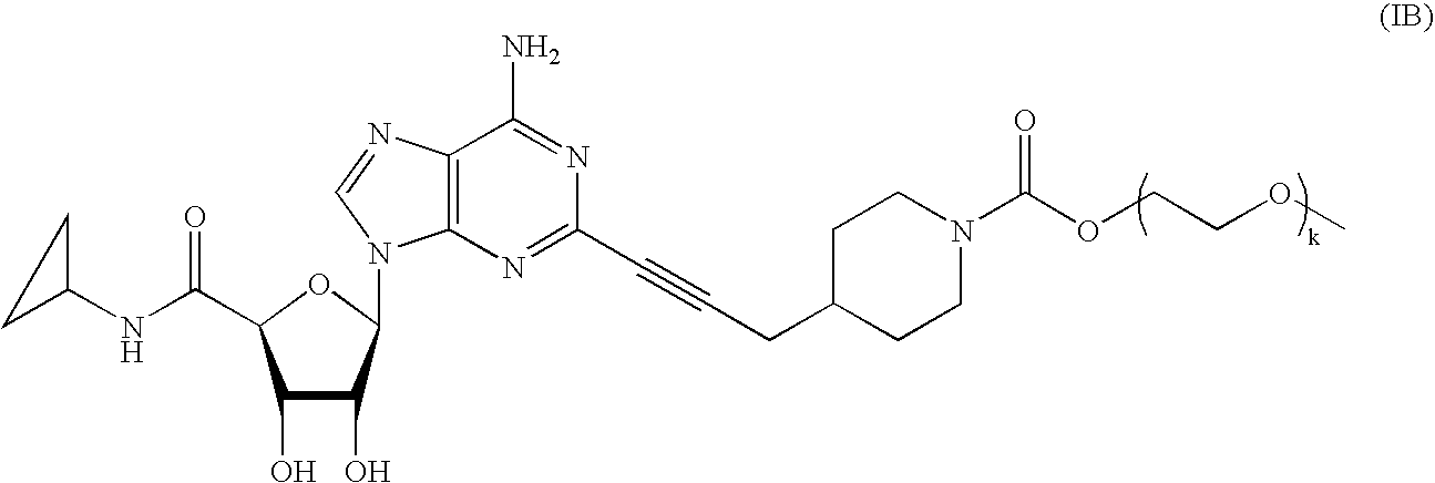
C1(O)C(O)C(N2C3=C(C(N)=NC(C#CCC4CCN(C(OCCOC)=O)CC4)=N3)N=C2)OC1C(NC1CC1)=O
